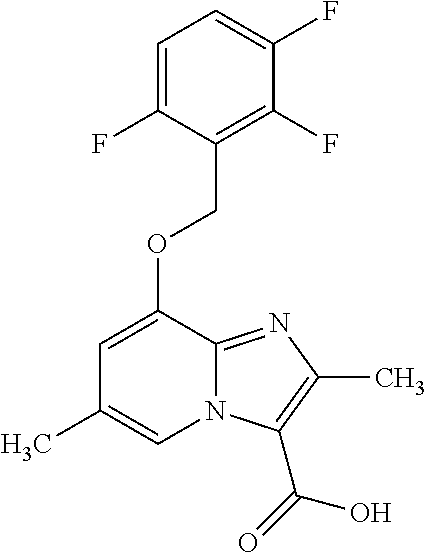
C1=C(F)C(COC2=CC(C)=CN3C2=NC(C)=C3C(=O)O)=C(F)C(F)=C1
